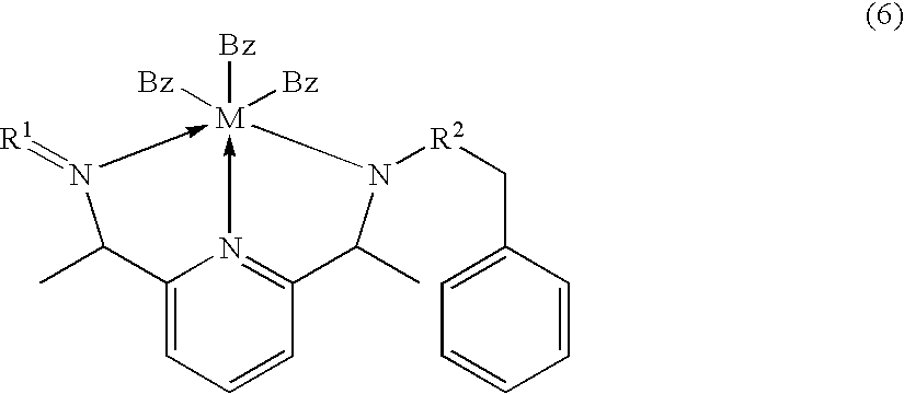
C12=CC=CC3=N1->[M]([Bz])([Bz])([Bz])(-N(=[R1])C2C)N([R2]CC1=CC=CC=C1)C3C
